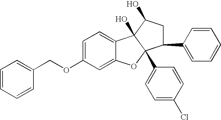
C1=C(OCC2=CC=CC=C2)C=C2C(=C1)C1(O)C(C3=CC=C(Cl)C=C3)(O2)C(C2=CC=CC=C2)CC1O
